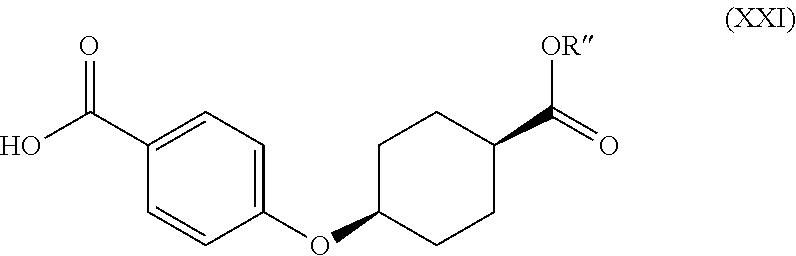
OC(C1=CC=C(OC2CCC(C(=O)[OR])CC2)C=C1)=O
